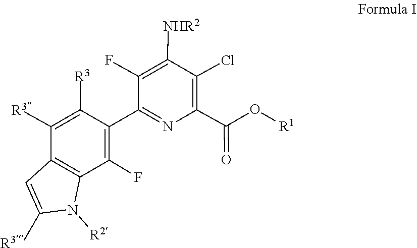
[R2]N1C2=C(C=C1[R3])C([R3])=C([R3])C(C1=NC(C(O[R1])=O)=C(Cl)C([NHR2])=C1F)=C2F
